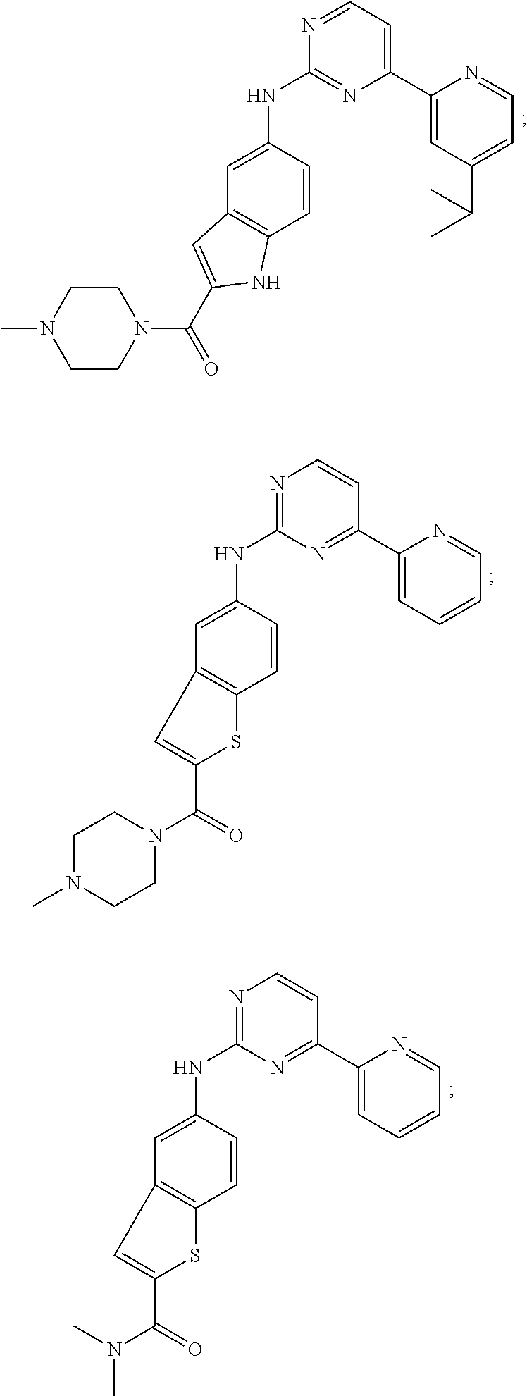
C1(NC2=NC(C3=CC(C(C)C)=CC=N3)=CC=N2)=CC2=C(C=C1)NC(C(N1CCN(C)CC1)=O)=C2.C1(NC2=NC=CC(C3=CC=CC=N3)=N2)=CC2=C(C=C1)SC(C(=O)N1CCN(C)CC1)=C2.C1(NC2=NC=CC(C3=CC=CC=N3)=N2)=CC2=C(C=C1)SC(C(=O)N(C)C)=C2
